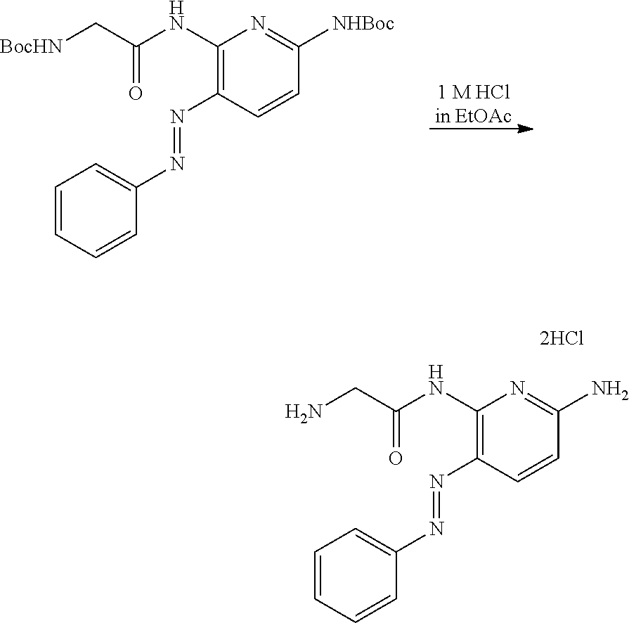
C1=CC=CC(N=NC2=C(NC(C[BocHN])=O)N=C([NHBoc])C=C2)=C1.[1 M HClin EtOAc].C1=CC=CC(N=NC2=C(NC(CN)=O)N=C(N)C=C2)=C1
